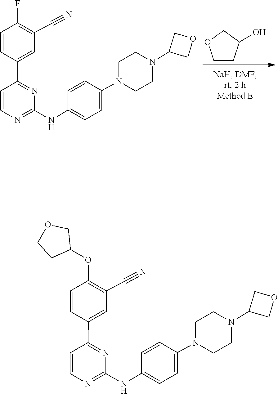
C1CC(O)CO1.C1CN(C2=CC=C(NC3=NC=CC(C4=CC(C#N)=C(F)C=C4)=N3)C=C2)CCN1C1COC1.C1CN(C2=CC=C(NC3=NC=CC(C4=CC(C#N)=C(OC5CCOC5)C=C4)=N3)C=C2)CCN1C1COC1
